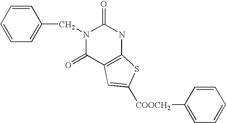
C1=CC=C(CN2C(=O)C3=C(NC2=O)SC([COOCH2]C2=CC=CC=C2)=C3)C=C1
